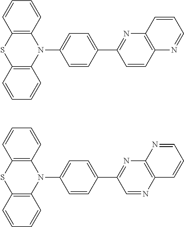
N1(C2=CC=C(C3=NC4=C(C=C3)N=CC=C4)C=C2)C2=C(SC3=C1C=CC=C3)C=CC=C2.N1(C2=CC=C(C3=NC4=C(N=C3)C=CC=N4)C=C2)C2=C(SC3=C1C=CC=C3)C=CC=C2
